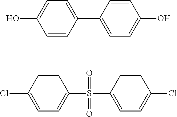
ClC1=CC=C(S(=O)(=O)C2=CC=C(Cl)C=C2)C=C1.OC1=CC=C(C2=CC=C(O)C=C2)C=C1
